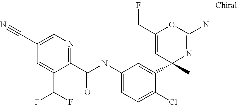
C(NC1=CC=C(Cl)C(C2(C)N=C(N)OC(CF)=C2)=C1)(=O)C1=NC=C(C#N)C=C1C(F)F
